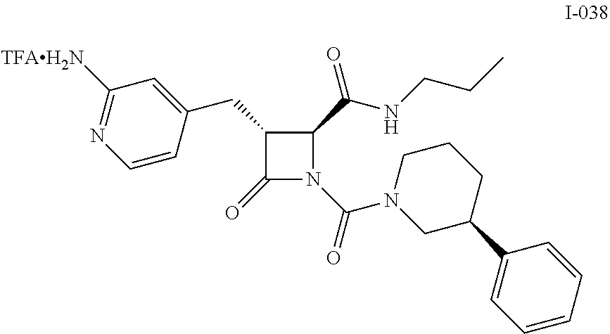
C1=CC=CC(C2CN(C(=O)N3C(=O)C(CC4=CC([TFAH2N])=NC=C4)C3C(=O)NCCC)CCC2)=C1
